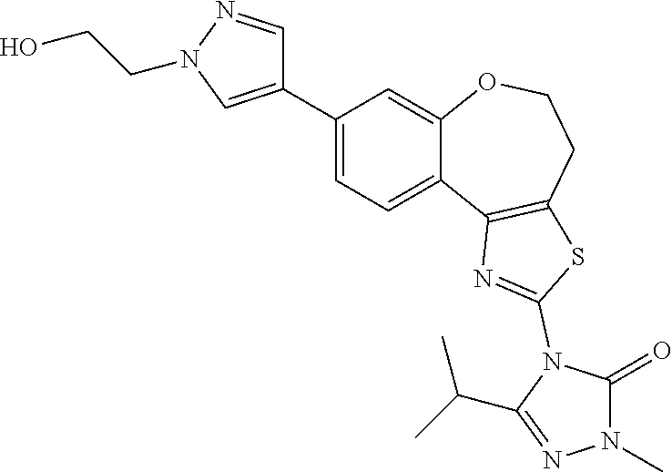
C1=C(C2=CN(CCO)N=C2)C=C2C(=C1)C1=C(CCO2)SC(N2C(=O)N(C)N=C2C(C)C)=N1
